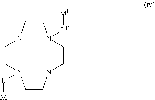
C1CN([L1][M1])CCNCCN([L1][M1])CCN1
